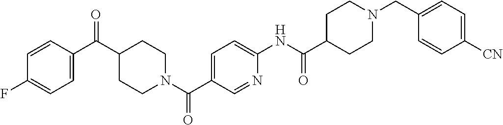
C1CN(C(C2=CC=C(NC(C3CCN(CC4=CC=C([CN])C=C4)CC3)=O)N=C2)=O)CCC1C(C1=CC=C(F)C=C1)=O
